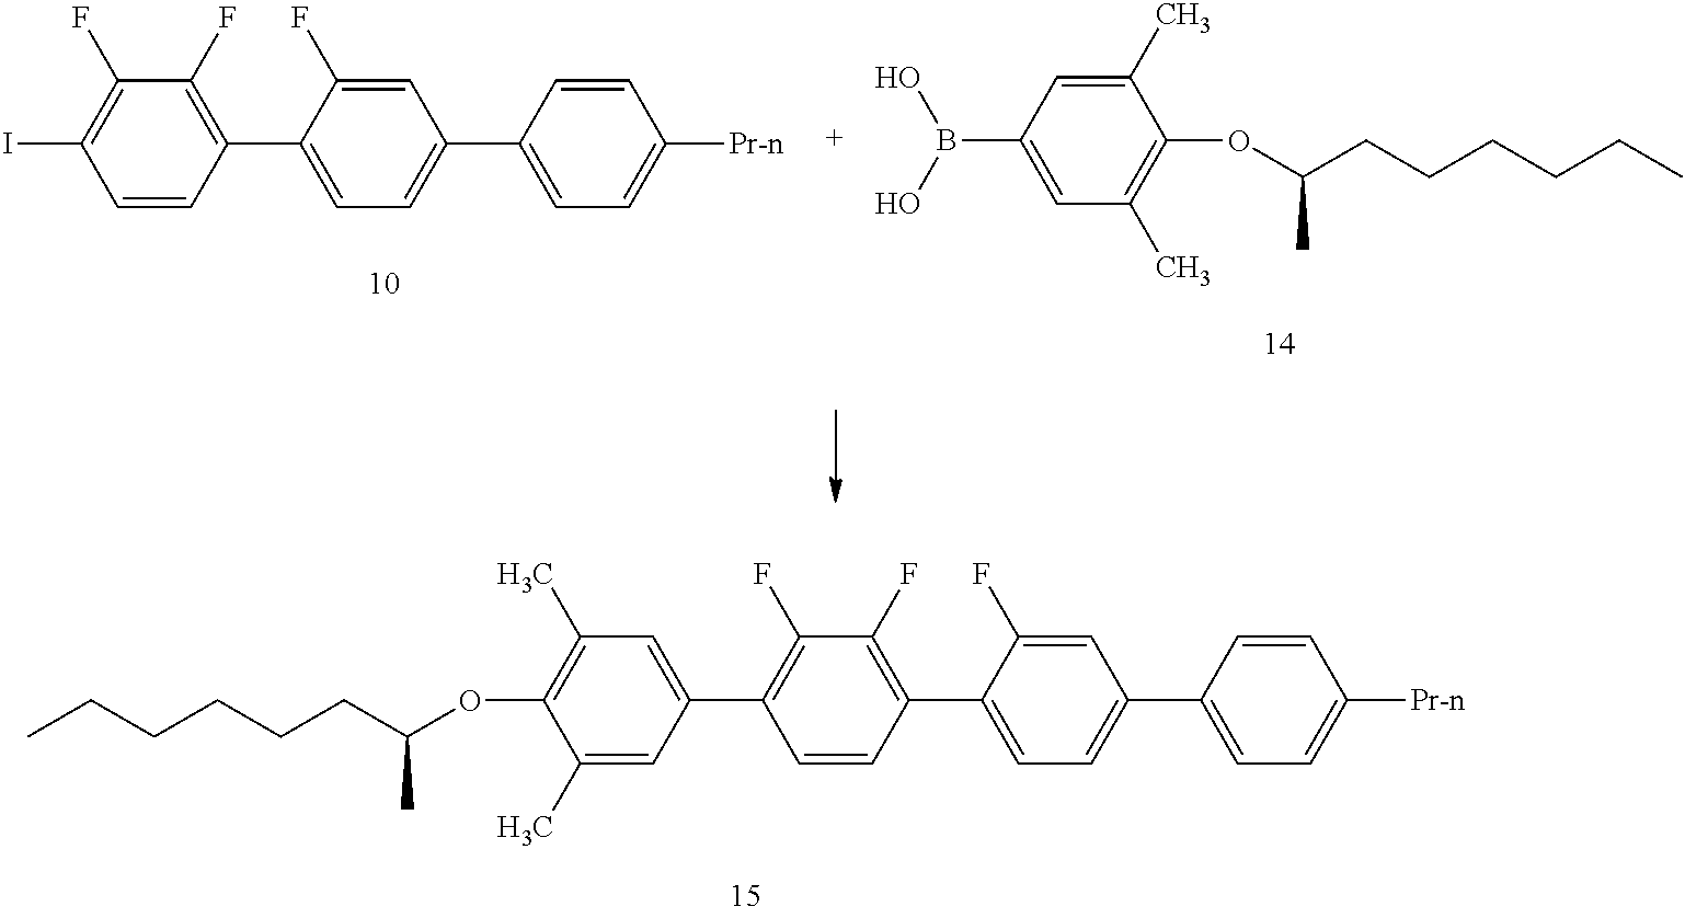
C1=CC(I)=C(F)C(F)=C1C1=CC=C(C2=CC=C([Pr-n])C=C2)C=C1F.OB(O)C1=CC(C)=C(OC(CCCCCC)C)C(C)=C1.C1=CC(C2=CC(C)=C(OC(CCCCCC)C)C(C)=C2)=C(F)C(F)=C1C1=CC=C(C2=CC=C([Pr-n])C=C2)C=C1F
